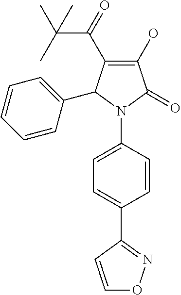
C1(O)=C(C(C(C)(C)C)=O)C(C2=CC=CC=C2)N(C2=CC=C(C3=NOC=C3)C=C2)C1=O
